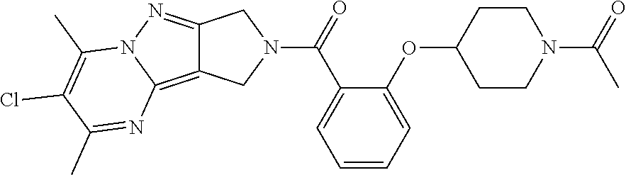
C12=NN3C(=C1CN(C(=O)C1=CC=CC=C1OC1CCN(C(=O)C)CC1)C2)N=C(C)C(Cl)=C3C
